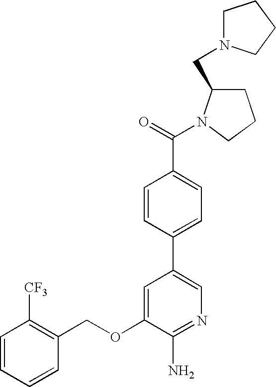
C1=CC=CC(COC2=CC(C3=CC=C(C(=O)N4C(CN5CCCC5)CCC4)C=C3)=CN=C2N)=C1[CF3]
